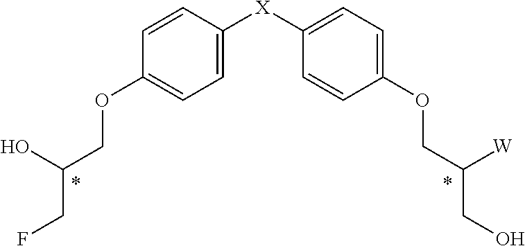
C1=CC([X]C2=CC=C(OCC([W])CO)C=C2)=CC=C1OCC(O)CF
